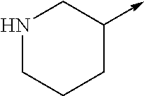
N1CCCC(->C)C1
